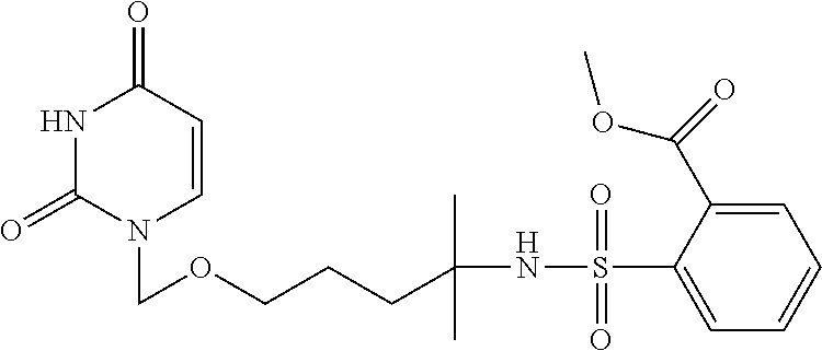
N1C(=O)N(COCCCC(NS(C2=CC=CC=C2C(OC)=O)(=O)=O)(C)C)C=CC1=O
